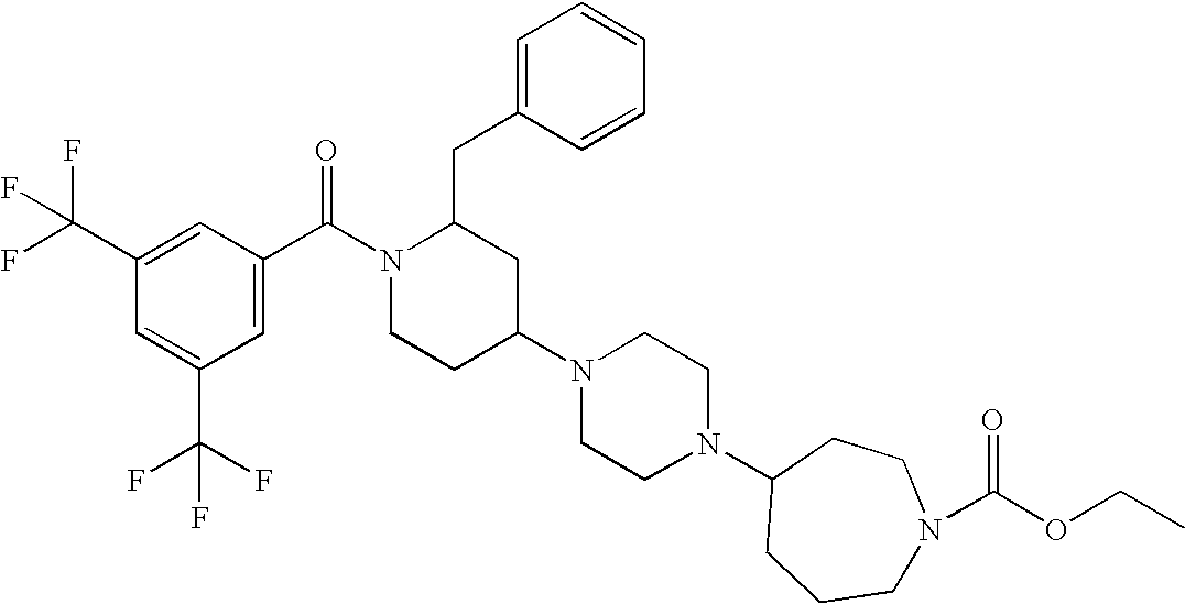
C1=C(C(F)(F)F)C=C(C(N2CCC(N3CCN(C4CCCN(C(OCC)=O)CC4)CC3)CC2CC2=CC=CC=C2)=O)C=C1C(F)(F)F
